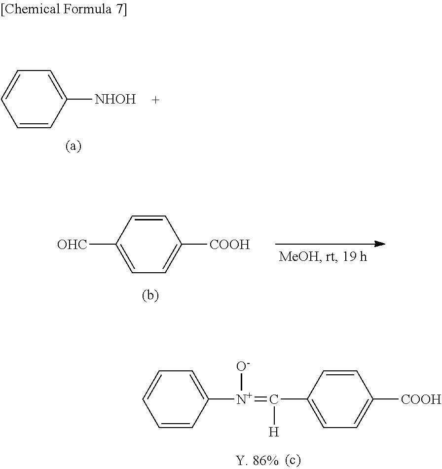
C1=CC([NHOH])=CC=C1.C1=CC([COOH])=CC=C1[OHC].C1=CC([COOH])=CC=C1C(=[N+](C1=CC=CC=C1)[O-])[H]
